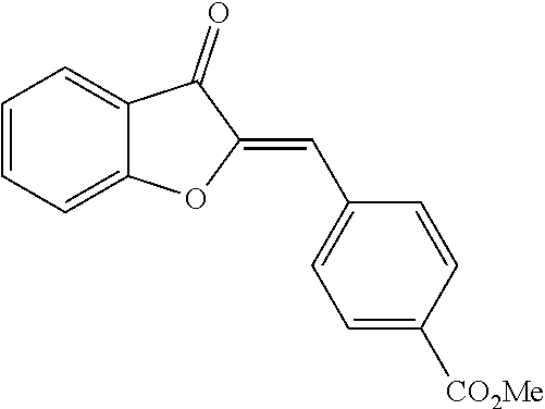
C1=CC=C2C(=C1)C(=O)C(=CC1=CC=C([CO2Me])C=C1)O2
